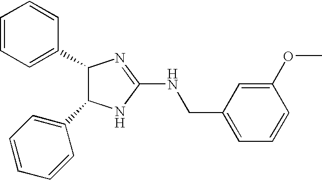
C1(C2C(C3=CC=CC=C3)NC(NCC3=CC=CC(OC)=C3)=N2)=CC=CC=C1
